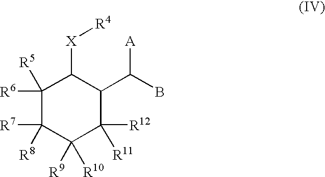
C1([R6])([R5])C([R7])([R8])C([R9])([R10])C([R12])([R11])C(C(B)[A])C1[X][R4]
